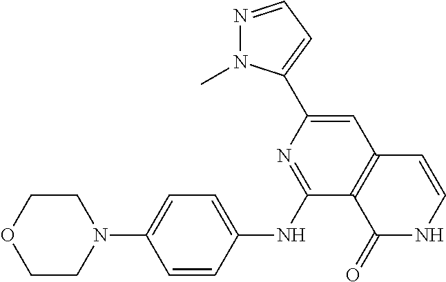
C1COCCN1C1=CC=C(NC2=NC(C3=CC=NN3C)=CC3=C2C(=O)NC=C3)C=C1
